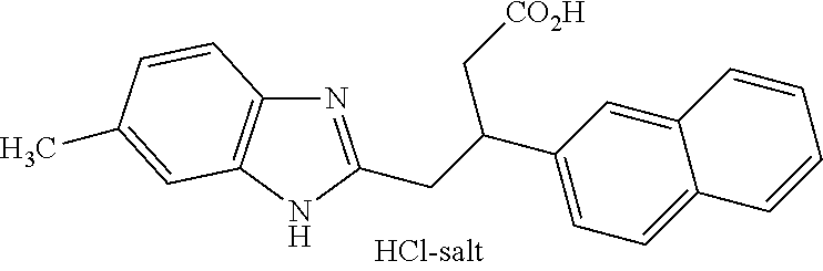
N1=C(CC(C2=CC=C3C(=C2)C=CC=C3)C[CO2H])NC2=C1C=CC(C)=C2
